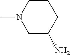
C1C(N)CCCN1C
